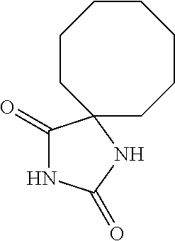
C1(=O)NC(=O)NC12CCCCCCC2
